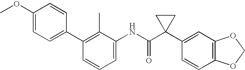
C1(C2=C(C)C(NC(C3(C4=CC5=C(C=C4)OCO5)CC3)=O)=CC=C2)=CC=C(OC)C=C1
